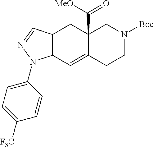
C12(C(=O)[MeO])C(=CC3=C(C1)C=NN3C1=CC=C([F3C])C=C1)CCN([Boc])C2
